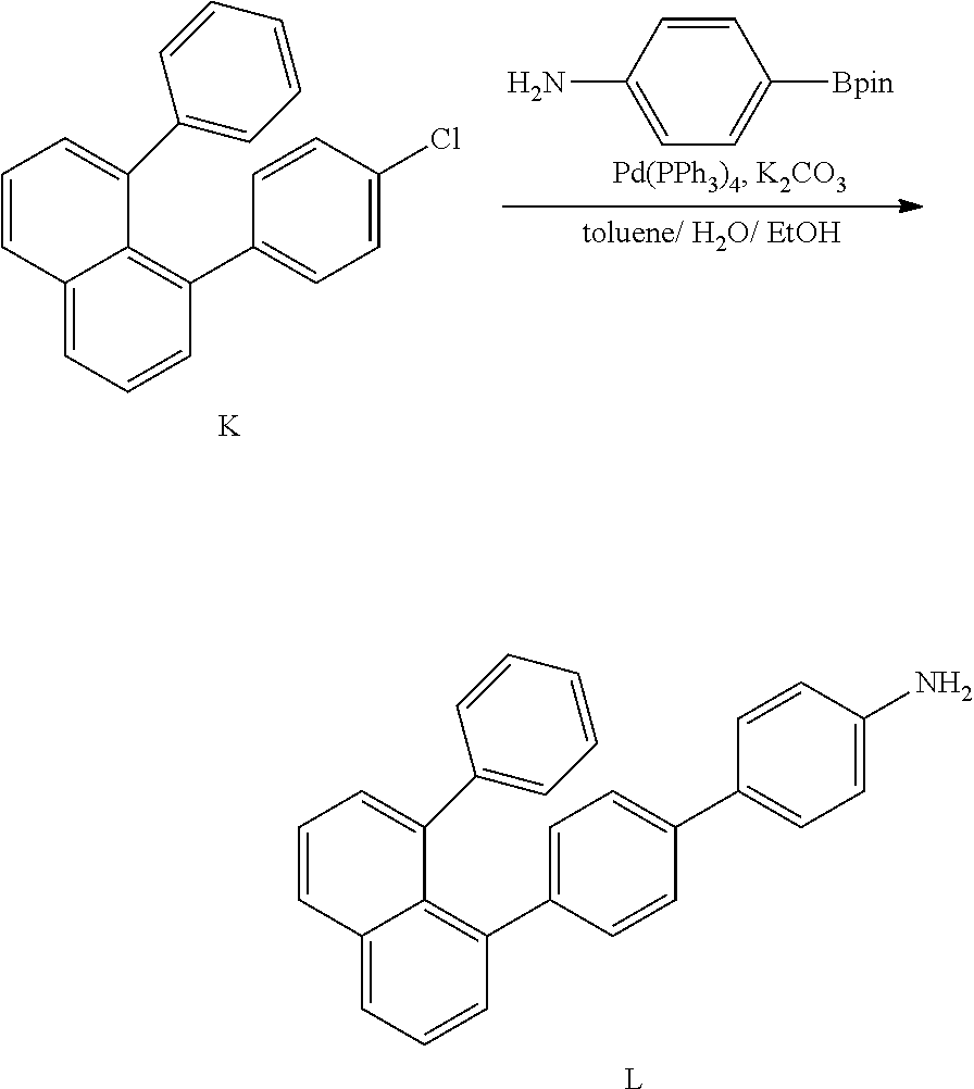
C12=CC=CC(C3=CC=C(C4=CC=C(N)C=C4)C=C3)=C1C(C1=CC=CC=C1)=CC=C2.[L].C12=CC=CC(C3=CC=C(Cl)C=C3)=C1C(C1=CC=CC=C1)=CC=C2.[K].C1(N)=CC=C([Bpin])C=C1
